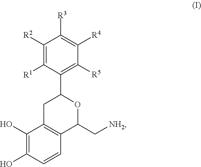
C1([R5])=C(C2CC3=C(C(C[NH2])O2)C=CC(O)=C3O)C([R1])=C([R2])C([R3])=C1[R4]
